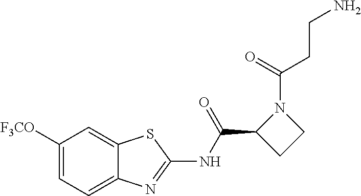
C1([F3CO])=CC=C2C(=C1)SC(NC(C1CCN1C(=O)CCN)=O)=N2
